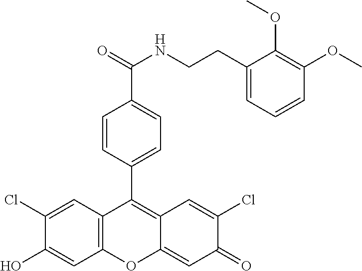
C12=C(C=C(Cl)C(O)=C1)C(C1=CC=C(C(=O)NCCC3=CC=CC(OC)=C3OC)C=C1)=C1C(=CC(=O)C(Cl)=C1)O2
